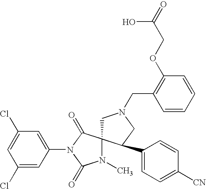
C1=C(Cl)C=C(N2C(=O)C3(N(C)C2=O)CN(CC2=C(OCC(=O)O)C=CC=C2)CC3C2=CC=C([CN])C=C2)C=C1Cl
